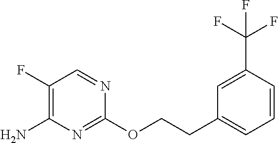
C1(F)=C(N)N=C(OCCC2=CC=CC(C(F)(F)F)=C2)N=C1
